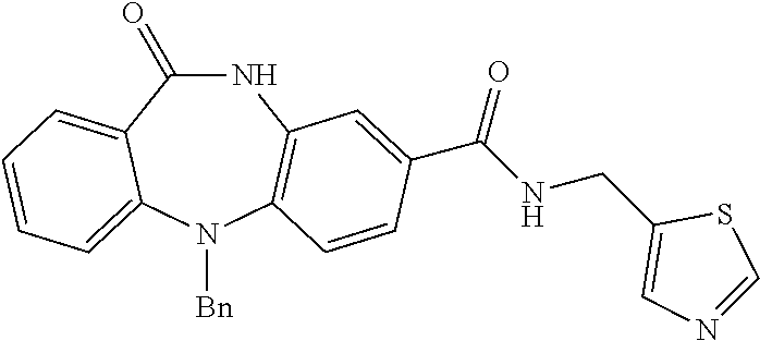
N1C(=O)C2=CC=CC=C2N([Bn])C2=C1C=C(C(NCC1=CN=CS1)=O)C=C2
